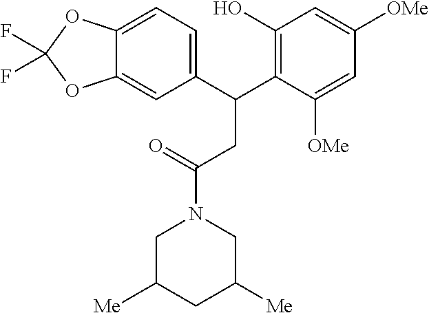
C1C([Me])CC([Me])CN1C(=O)CC(C1=C(O)C=C([OMe])C=C1[OMe])C1=CC=C2C(=C1)OC(F)(F)O2
